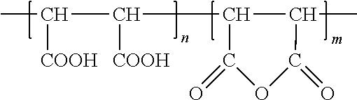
CC([COOH])C([COOH])C1C(C)C(=O)OC1=O
